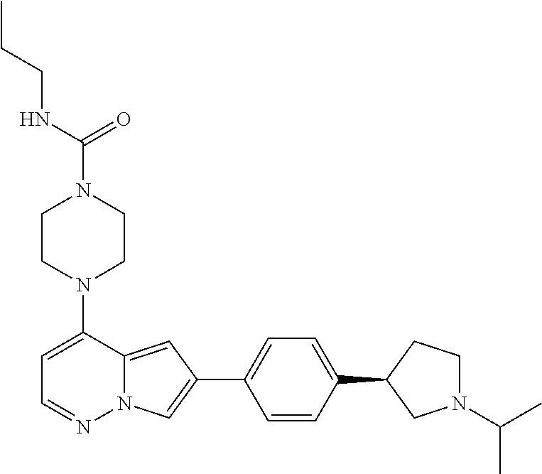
N1(C2=CC=NN3C2=CC(C2=CC=C(C4CN(C(C)C)CC4)C=C2)=C3)CCN(C(=O)NCCC)CC1
